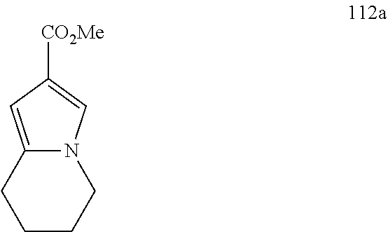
C1CCN2C(=CC([CO2Me])=C2)C1
